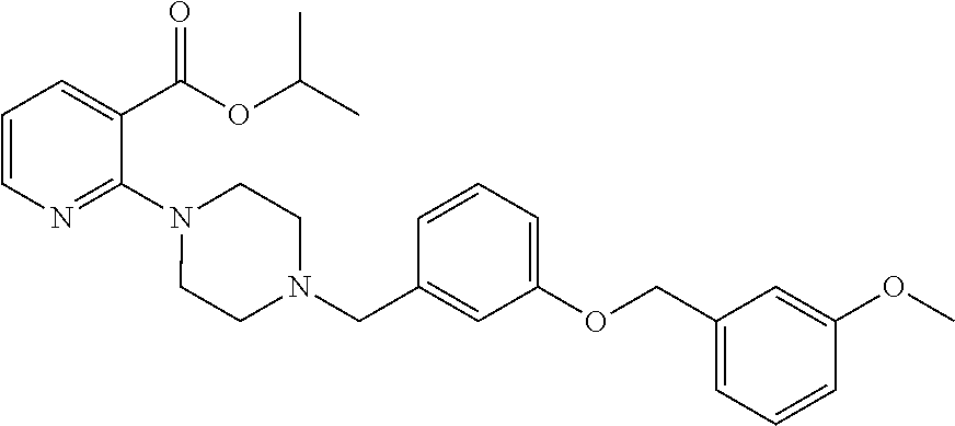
C1=CN=C(N2CCN(CC3=CC(OCC4=CC=CC(OC)=C4)=CC=C3)CC2)C(C(OC(C)C)=O)=C1
